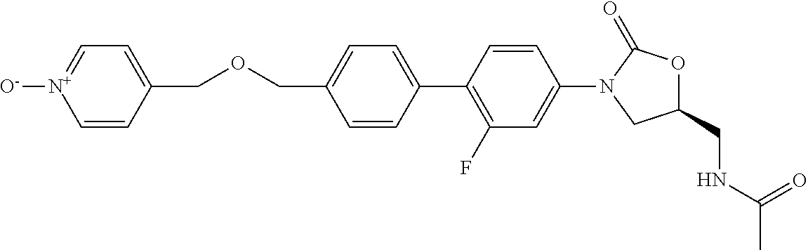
C1(CNC(C)=O)OC(=O)N(C2=CC(F)=C(C3=CC=C(COCC4=CC=[N+]([O-])C=C4)C=C3)C=C2)C1
